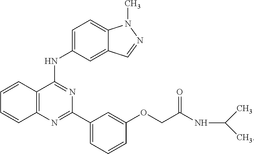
C12=CC=C(NC3=NC(C4=CC=CC(OCC(NC(C)C)=O)=C4)=NC4=C3C=CC=C4)C=C1C=NN2C
